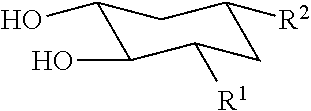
C1(O)C(O)C([R1])CC([R2])C1
